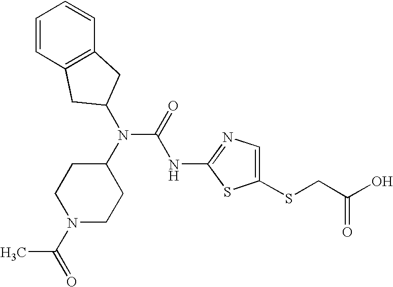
C1(SCC(O)=O)=CN=C(NC(N(C2CCN(C(C)=O)CC2)C2CC3=C(C=CC=C3)C2)=O)S1
